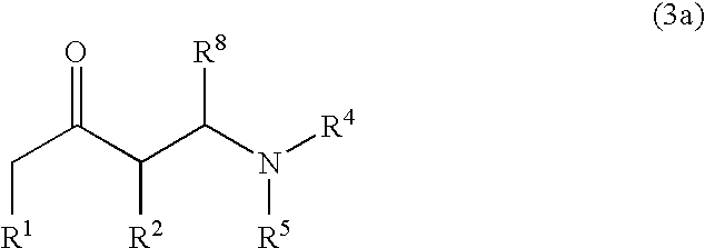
C(C(C(C(N([R4])[R5])[R8])[R2])=O)[R1]
